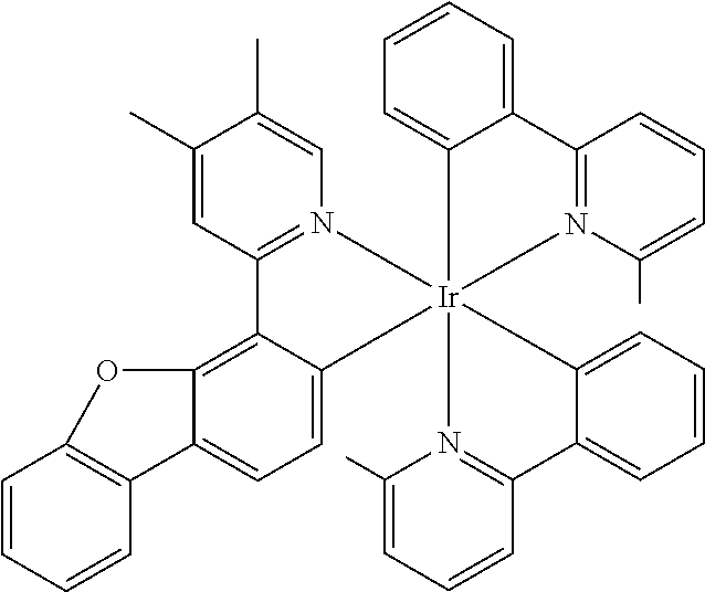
C1=C2C(=C3C(=C1)[Ir]14(N5=C3C=C(C)C(C)=C5)(C3=CC=CC=C3C3=N1C(C)=CC=C3)N1=C(C=CC=C1C)C1=CC=CC=C14)OC1=C2C=CC=C1
